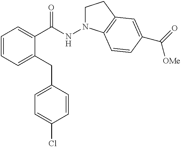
C1=CC=C(CC2=CC=C(Cl)C=C2)C(C(NN2CCC3=C2C=CC(C(=O)[OMe])=C3)=O)=C1
